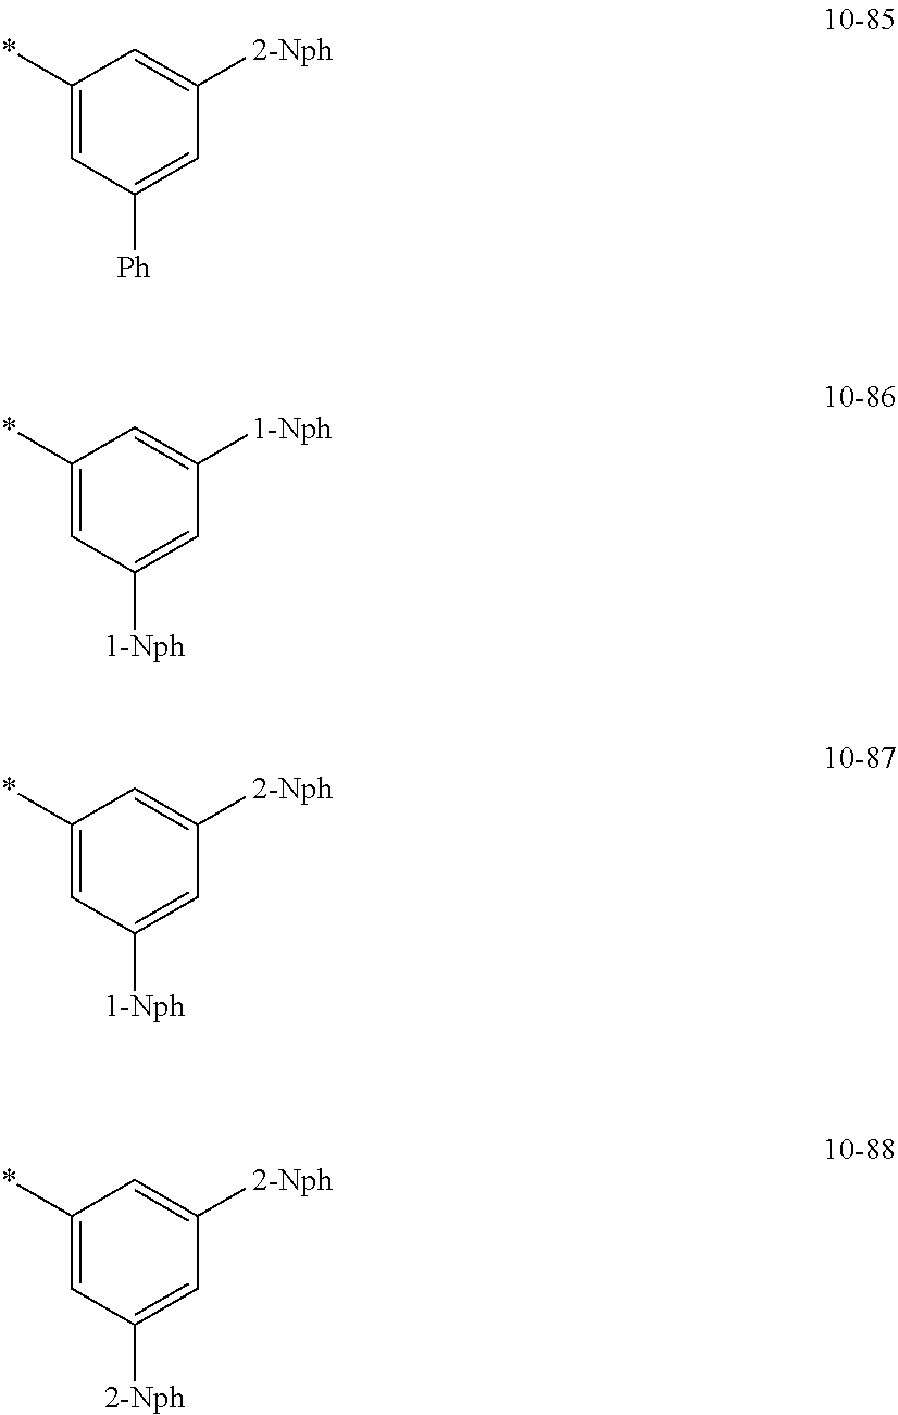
C1(*)=CC([2-Nph])=CC([2-Nph])=C1.C1(*)=CC([Ph])=CC([2-Nph])=C1.C1(*)=CC([1-Nph])=CC([1-Nph])=C1.C1(*)=CC([1-Nph])=CC([2-Nph])=C1
